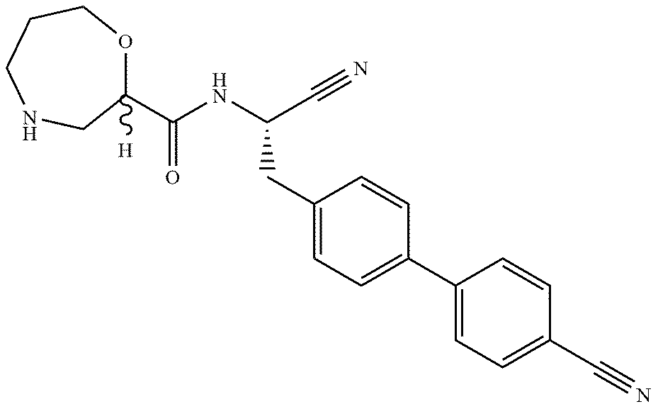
C1CC[N   H]CC(C(NC(C#N)CC2=CC=C(C3=CC=C(C#N)C=C3)C=C2)=O)([H])O1
